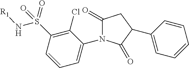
C1(=O)N(C2=CC=CC(S(N[R1])(=O)=O)=C2Cl)C(=O)C(C2=CC=CC=C2)C1
